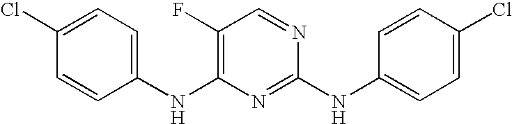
C1=C(Cl)C=CC(NC2=C(F)C=NC(NC3=CC=C(Cl)C=C3)=N2)=C1
